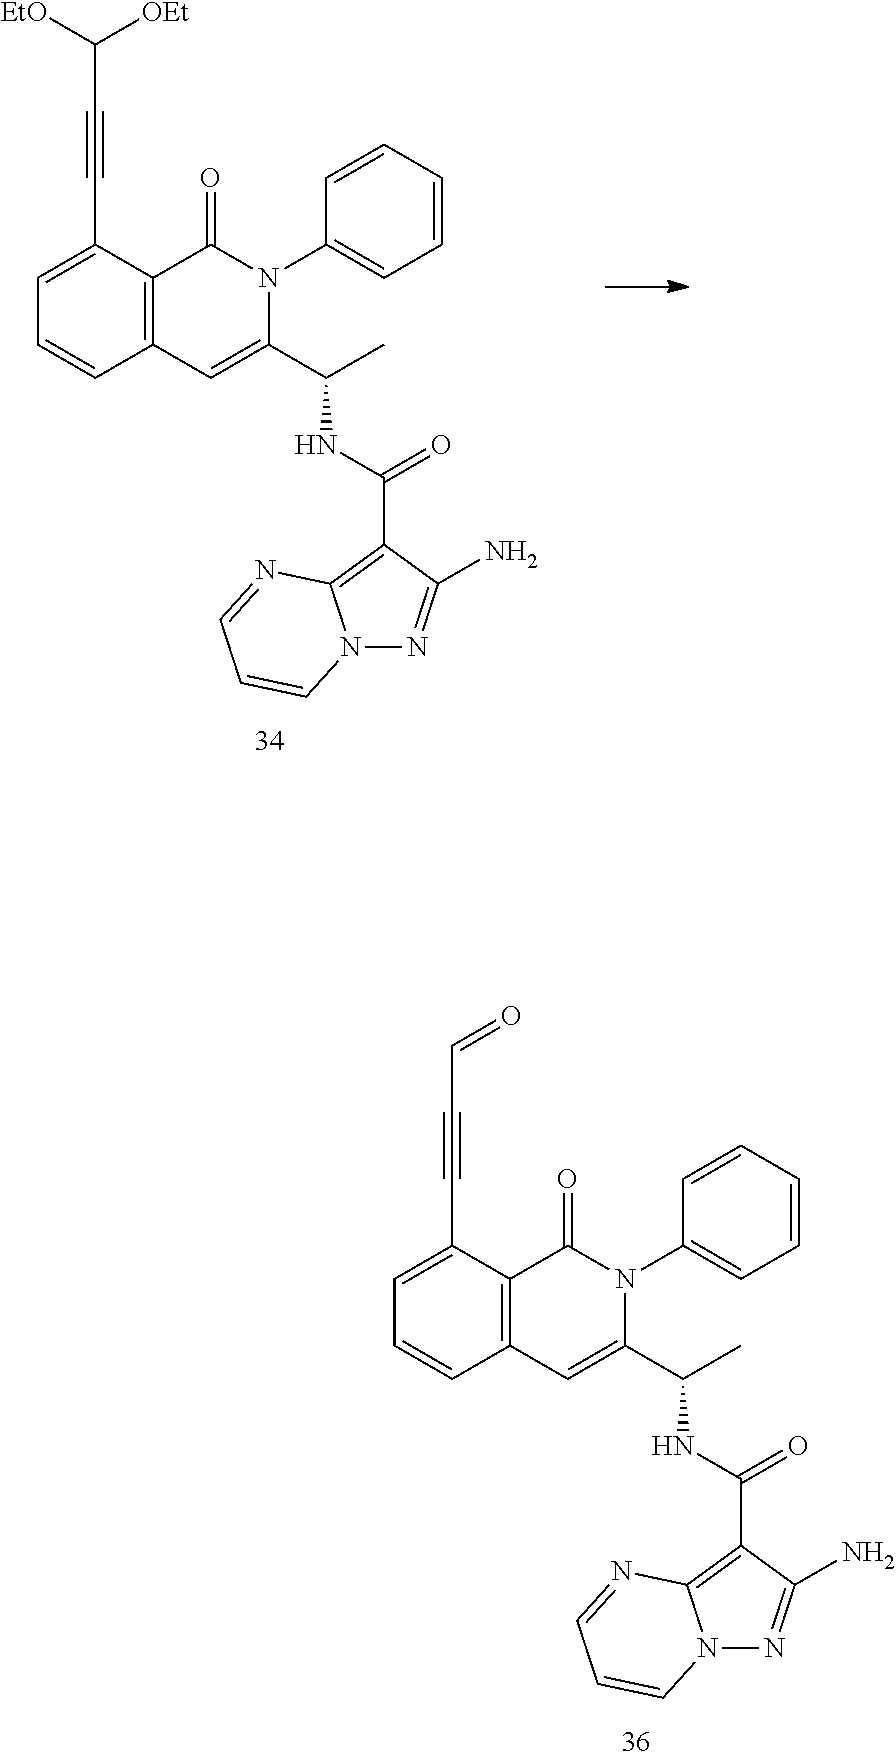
C1=C(C#CC=O)C2=C(C=C1)C=C(C(C)NC(C1=C3N(N=C1N)C=CC=N3)=O)N(C1=CC=CC=C1)C2=O.C1=C(C#CC([OEt])[EtO])C2=C(C=C1)C=C(C(C)NC(C1=C3N(N=C1N)C=CC=N3)=O)N(C1=CC=CC=C1)C2=O
